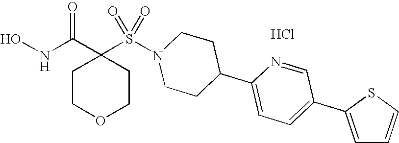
Cl.C1(S(N2CCC(C3=CC=C(C4=CC=CS4)C=N3)CC2)(=O)=O)(C(NO)=O)CCOCC1
